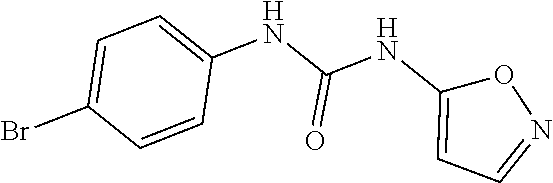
C1=C(Br)C=CC(NC(NC2=CC=NO2)=O)=C1
